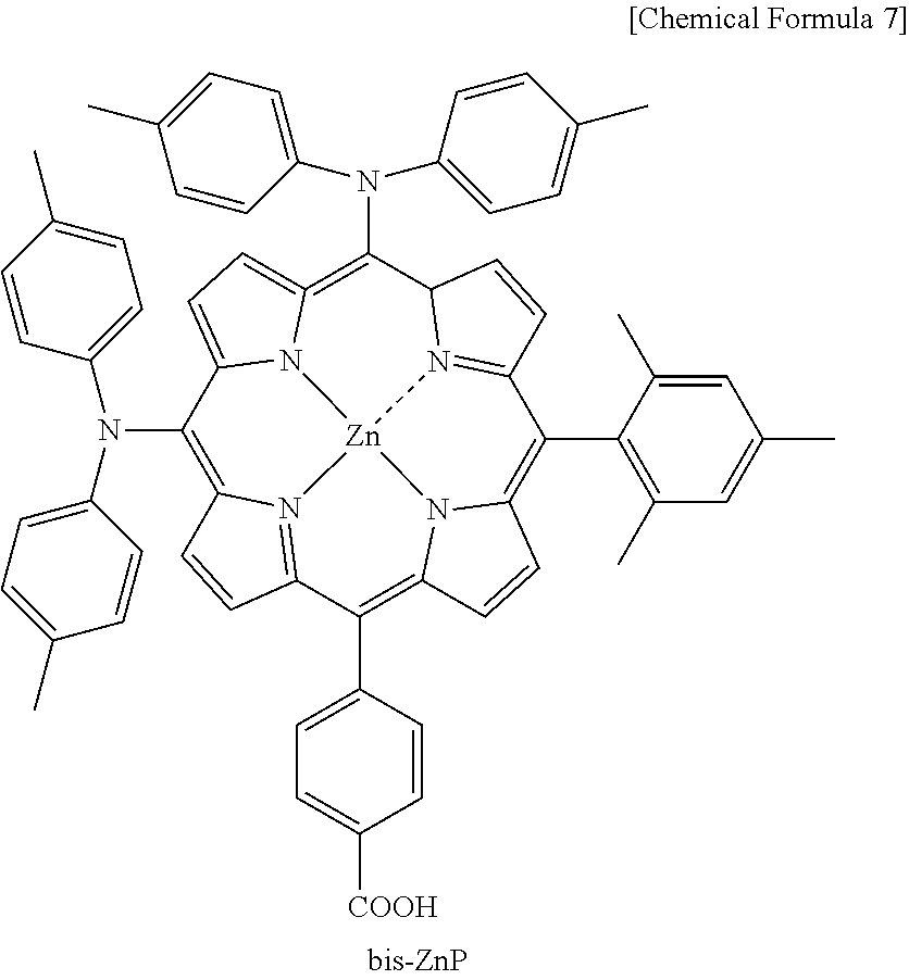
C1(N(C2=CC=C(C)C=C2)C2=CC=C(C)C=C2)=C2N3=C(C(C4=CC=C([COOH])C=C4)=C4N5C(=C(C6=C(C)C=C(C)C=C6C)C6=N7C(C(N(C8=CC=C(C)C=C8)C8=CC=C(C)C=C8)=C8=CC=C1N8[Zn]753)C=C6)C=C4)C=C2
